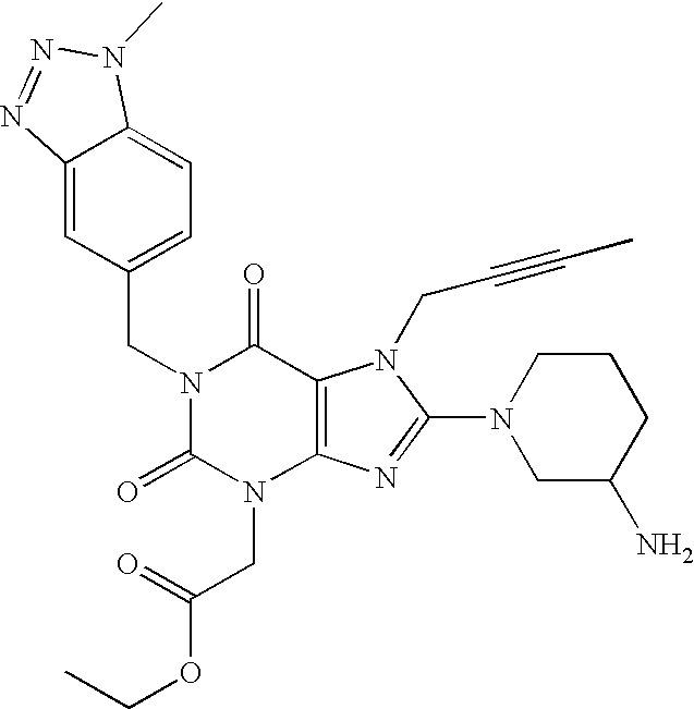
C12=CC(CN3C(=O)N(CC(OCC)=O)C4=C(C3=O)N(CC#CC)C(N3CC(N)CCC3)=N4)=CC=C1N(C)N=N2
